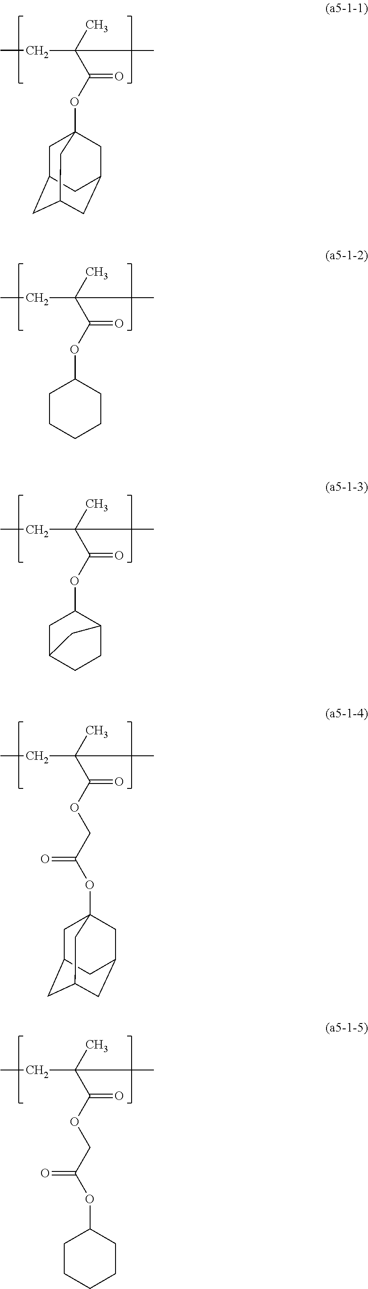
C1C2(OC(C(C)(CC)C)=O)CC3CC(CC1C3)C2.C1C(OC(C(C)(CC)C)=O)CCCC1.C1C(OC(C(C)(CC)C)=O)C2CCC1C2.C1C2(OC(COC(C(C)(CC)C)=O)=O)CC3CC(CC1C3)C2.C1C(OC(COC(C(C)(CC)C)=O)=O)CCCC1
